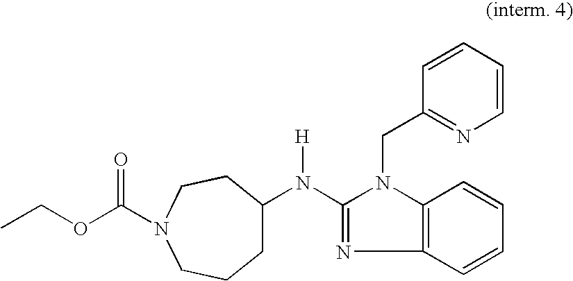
N([H])(C1=NC2=C(N1CC1=NC=CC=C1)C=CC=C2)C1CCCN(C(=O)OCC)CC1
